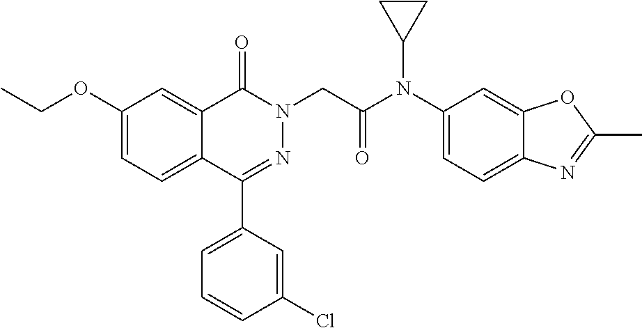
O(C1=CC=C2C(=C1)C(=O)N(CC(=O)N(C1=CC=C3C(=C1)OC(C)=N3)C1CC1)N=C2C1=CC=CC(Cl)=C1)CC
